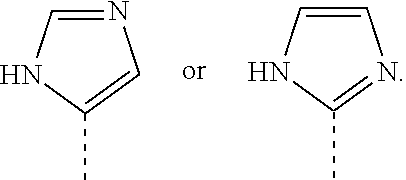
N1=CNC(C)=C1.C1=CNC(C)=N1
